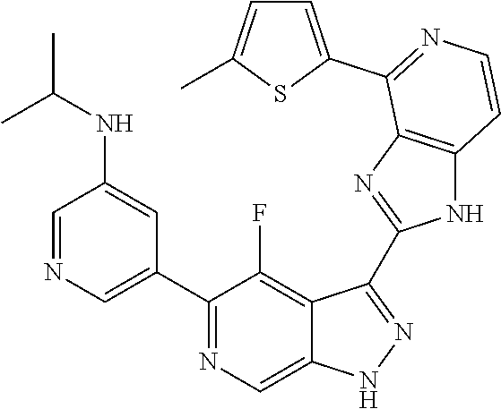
C1=NC=C(C2=NC=C3C(=C2F)C(C2=NC4=C(N2)C=CN=C4C2=CC=C(C)S2)=NN3)C=C1NC(C)C
